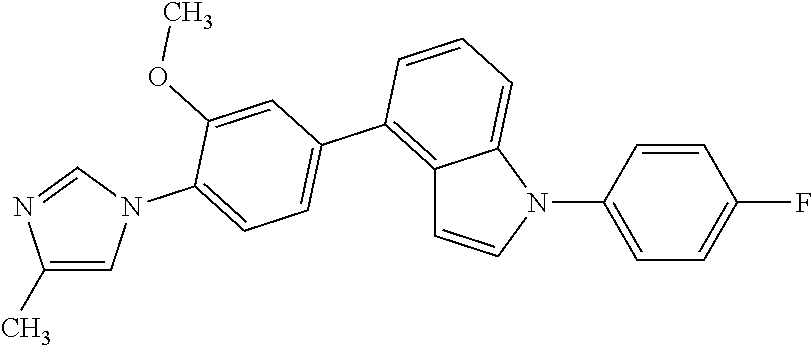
C12=C(C3=CC=C(N4C=C(C)N=C4)C(OC)=C3)C=CC=C1N(C1=CC=C(F)C=C1)C=C2
